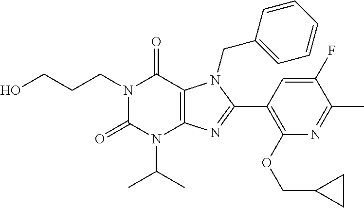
OCCCN1C(=O)N(C(C)C)C2=C(C1=O)N(CC1=CC=CC=C1)C(C1=C(OCC3CC3)N=C(C)C(F)=C1)=N2
